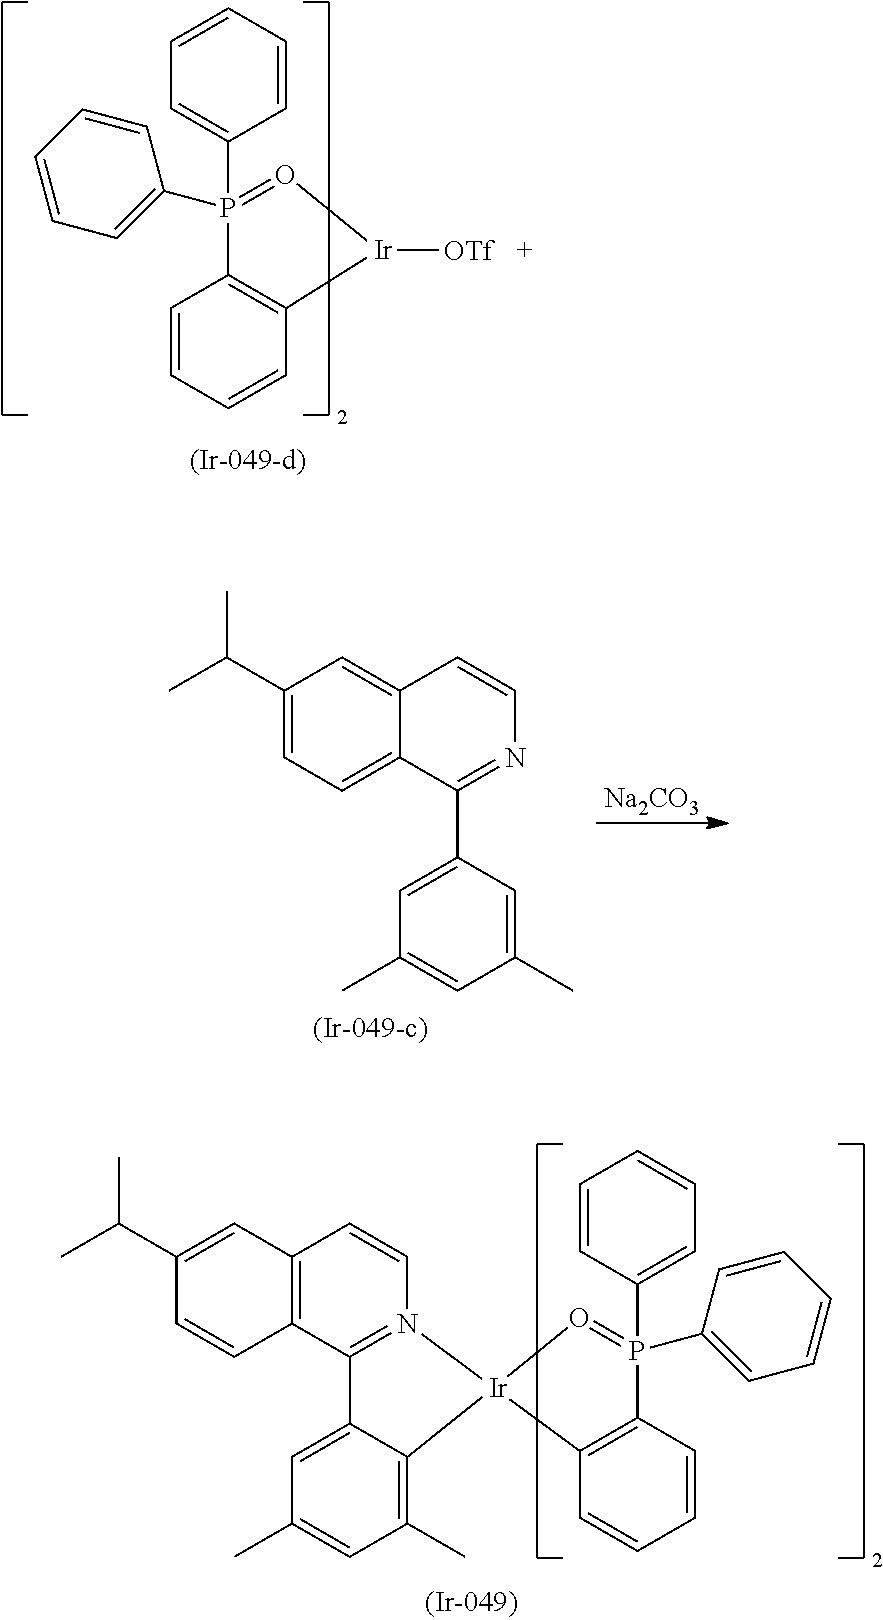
C1=CC=CC=C1P1(C2=CC=CC=C2)=O[Ir]([OTf])C2=C1C=CC=C2.C1(C(C)C)=CC=C2C(=C1)C=CN=C2C1=CC(C)=CC(C)=C1.[Na2CO3].C1(C(C)C)=CC2=C(C=C1)C1=N(C=C2)[Ir]2(C3=C(C)C=C(C)C=C13)C1=C(P(C3=CC=CC=C3)(C3=CC=CC=C3)=O2)C=CC=C1
